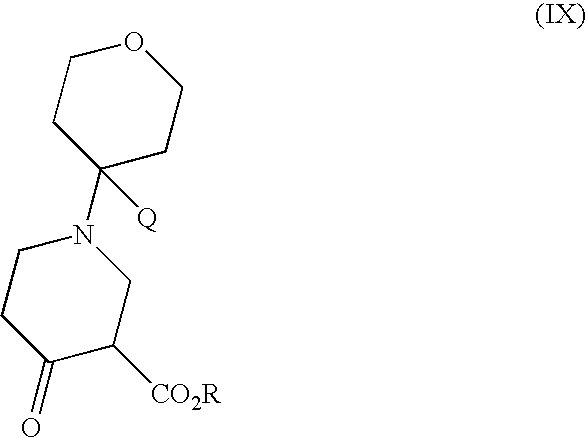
C1(=O)C([CO2R])CN(C2([Q])CCOCC2)CC1
